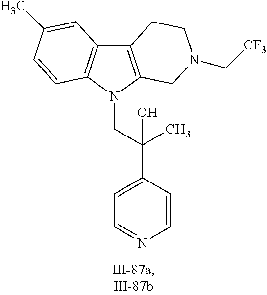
C12=C(N(CC(C3=CC=NC=C3)(C)O)C3=C1C=C(C)C=C3)CN(C[CF3])CC2
